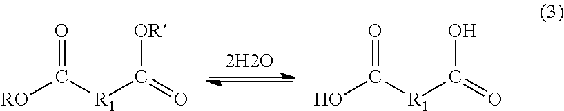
O=C([R1]C(=O)[OR])[RO].O=C([R1]C(=O)O)O
